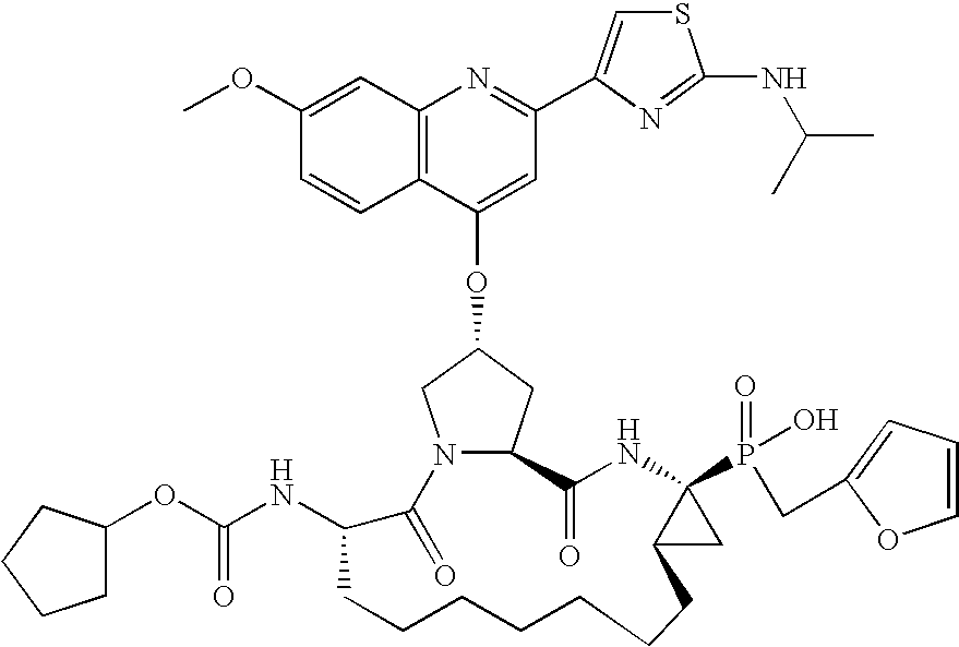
C12=C(C=C(OC)C=C1)N=C(C1=CSC(NC(C)C)=N1)C=C2OC1CN2C(C1)C(=O)NC1(P(=O)(O)CC3=CC=CO3)C(C1)CCCCCCCC(NC(=O)OC1CCCC1)C2=O
